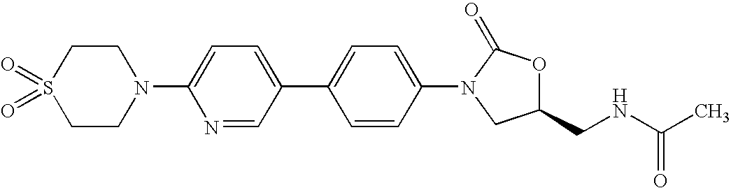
C1CN(C2=CC=C(C3=CC=C(N4C(=O)OC(CNC(=O)C)C4)C=C3)C=N2)CCS1(=O)=O
